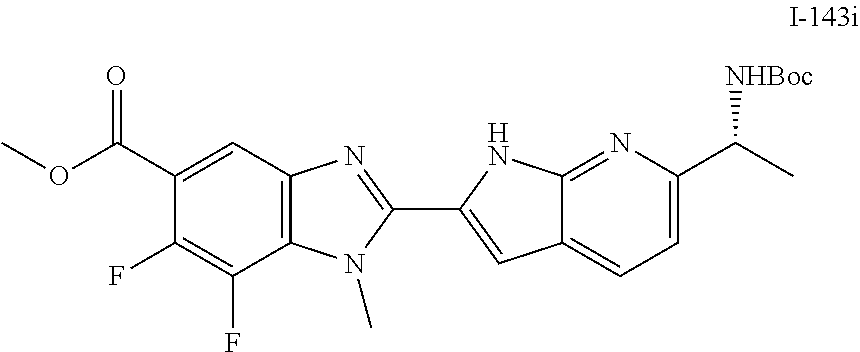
C12=C(C=C(C(OC)=O)C(F)=C1F)N=C(C1=CC3=CC=C(C(C)[NHBoc])N=C3N1)N2C
